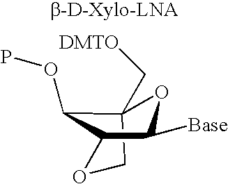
C12(C[DMTO])COC(C1OP)C([Base])O2
